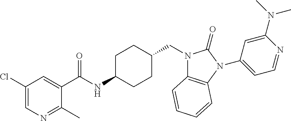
C1(Cl)=CN=C(C)C(C(NC2CCC(CN3C4=C(N(C5=CC=NC(N(C)C)=C5)C3=O)C=CC=C4)CC2)=O)=C1
